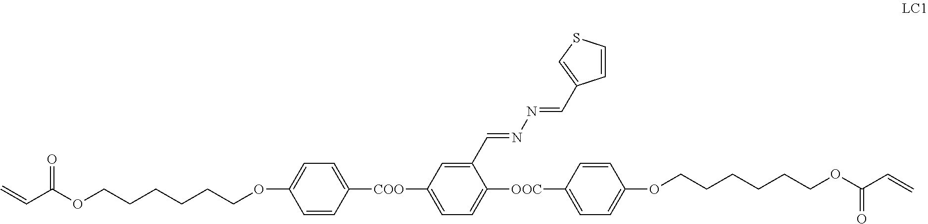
C1=CC([COO]C2=CC=C([OOC]C3=CC=C(OCCCCCCOC(C=C)=O)C=C3)C(C=NN=CC3=CSC=C3)=C2)=CC=C1OCCCCCCOC(C=C)=O
